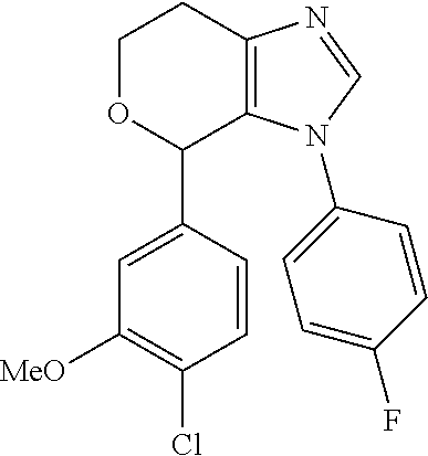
C1OC(C2=CC([MeO])=C(Cl)C=C2)C2=C(C1)N=CN2C1=CC=C(F)C=C1
